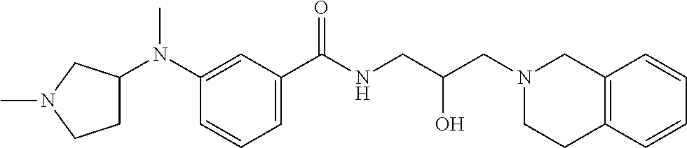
C1(N(C2CCN(C)C2)C)=CC(C(NCC(CN2CC3=C(CC2)C=CC=C3)O)=O)=CC=C1
